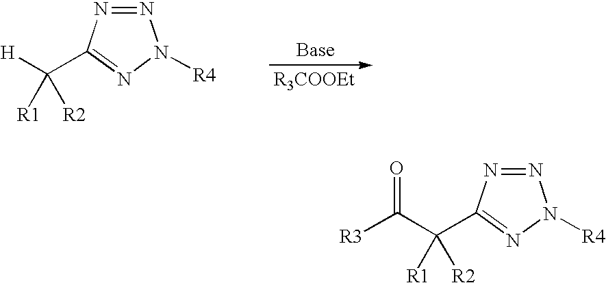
N1=NC(C([H])([R2])[R1])=NN1[R4].N1=NC(C(C([R3])=O)([R2])[R1])=NN1[R4]
